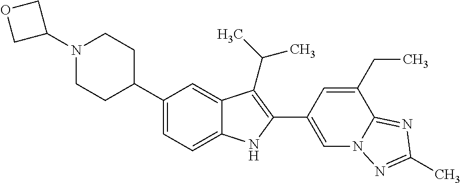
C1(N2CCC(C3=CC=C4C(=C3)C(C(C)C)=C(C3=CN5C(=NC(C)=N5)C(CC)=C3)N4)CC2)COC1
